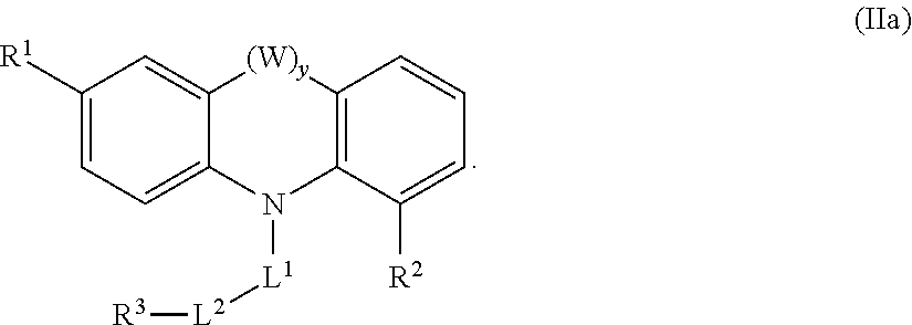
C1([R1])=CC=C2C(=C1)[(W)y]C1=C(N2[L1][L2][R3])C([R2])=CC=C1
